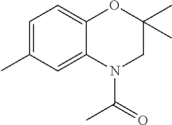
C1=C(C)C=C2C(=C1)OC(C)(C)CN2C(=O)C
